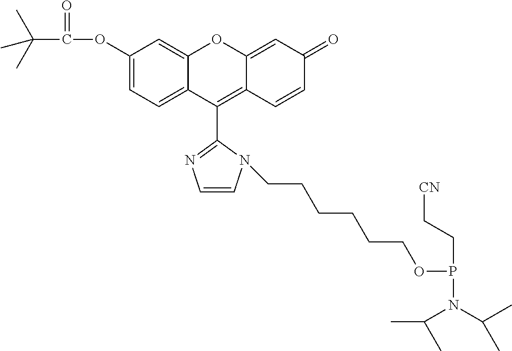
C12=CC(OC(C(C)(C)C)=O)=CC=C1C(C1=NC=CN1CCCCCCOP(N(C(C)C)C(C)C)CC[CN])=C1C(=CC(=O)C=C1)O2
